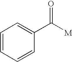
C1=CC=CC(C([M])=O)=C1
